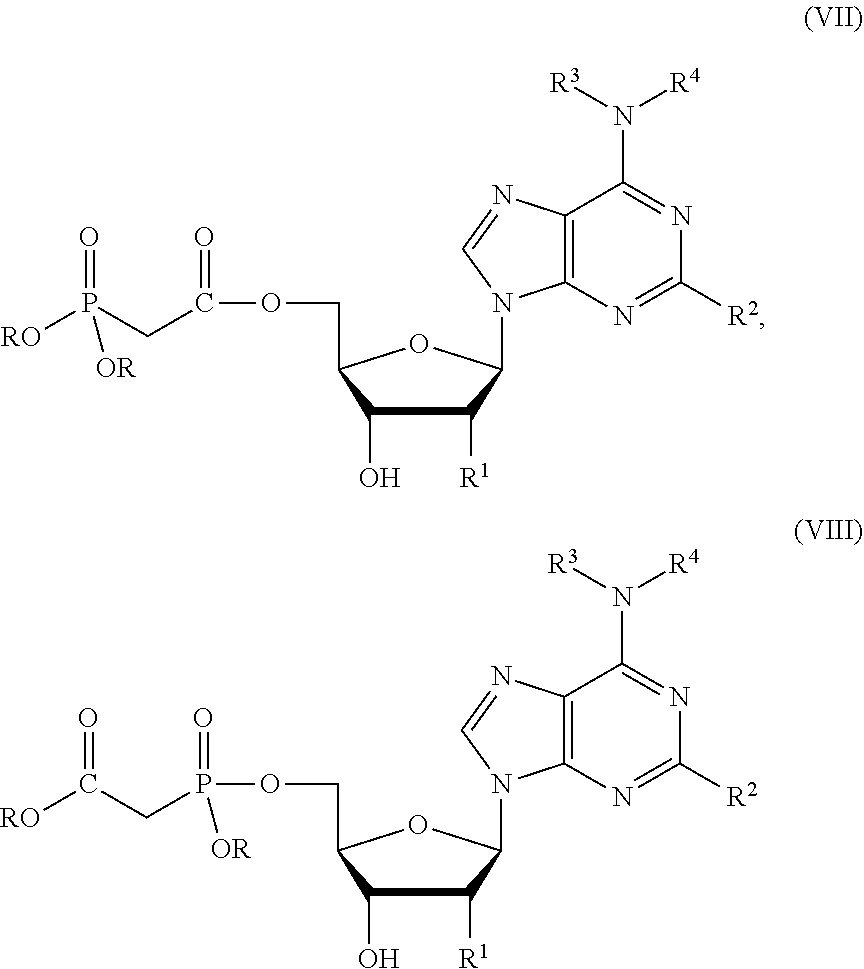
C1(O)C([R1])C(N2C3=C(N=C2)C(N([R3])[R4])=NC([R2])=N3)OC1COC(CP([RO])(=O)[OR])=O.C1(O)C([R1])C(N2C3=C(N=C2)C(N([R3])[R4])=NC([R2])=N3)OC1COP(=O)(CC([RO])=O)[OR]
